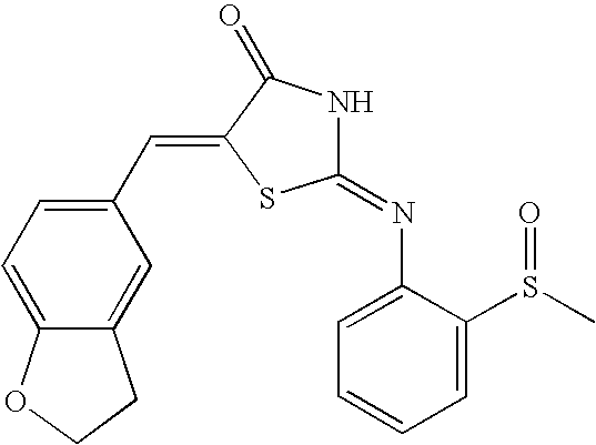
C1=C(S(C)=O)C(N=C2NC(=O)C(=CC3=CC=C4C(=C3)CCO4)S2)=CC=C1
